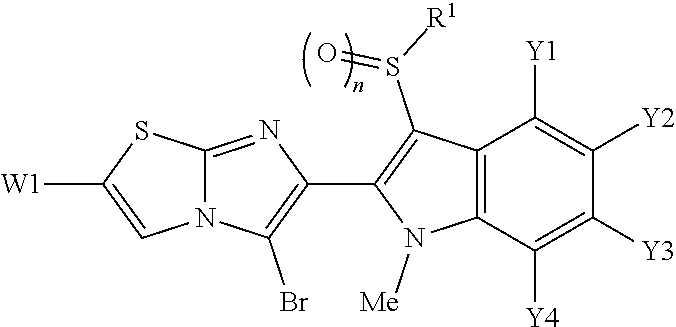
N12C(=NC(C3=C(S([R1])=O)C4=C(N3[Me])C([Y4])=C([Y3])C([Y2])=C4[Y1])=C1Br)SC([W1])=C2
